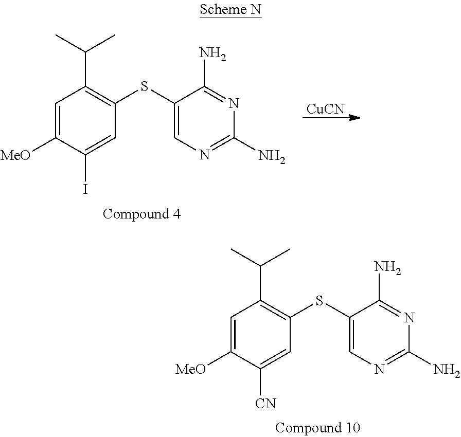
C1=C([MeO])C(I)=CC(SC2=CN=C(N)N=C2N)=C1C(C)C.[CuCN].C1=C([MeO])C([CN])=CC(SC2=CN=C(N)N=C2N)=C1C(C)C
